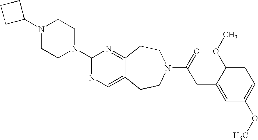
N1(C2CCC2)CCN(C2=NC=C3C(=N2)CCN(C(=O)CC2=CC(OC)=CC=C2OC)CC3)CC1
